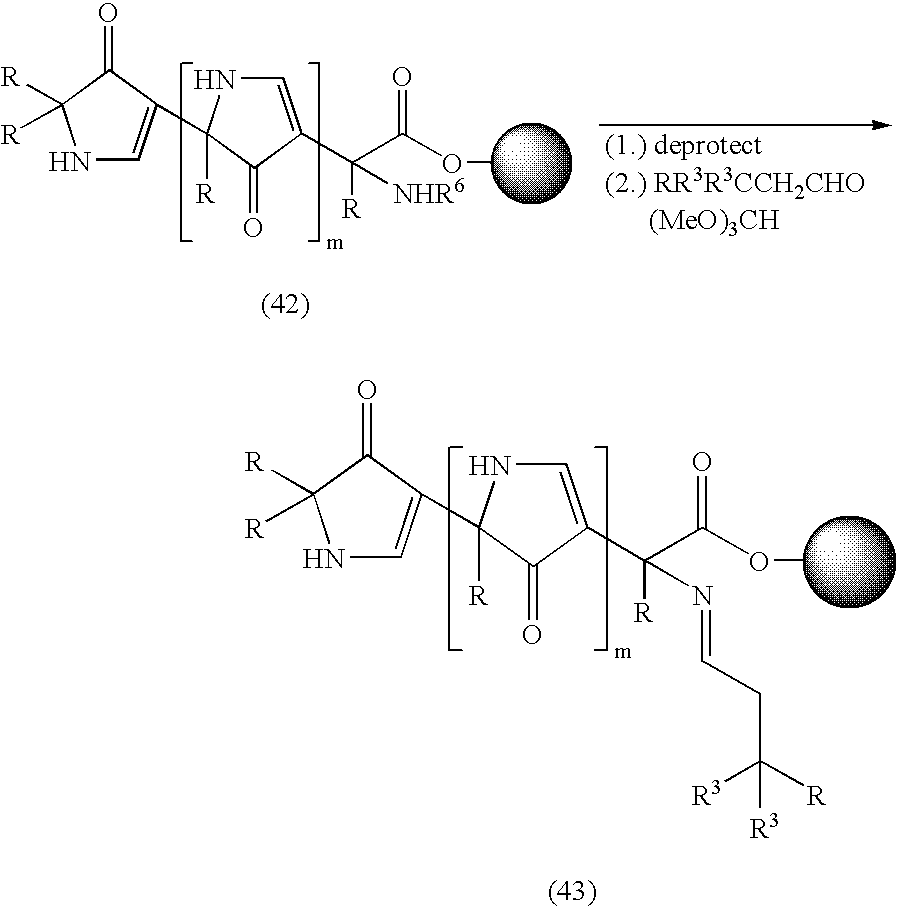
N1C=C(C2([R])NC=C(C([R])(C(=O)OC)[NHR6])C2=O)C(=O)C1([R])[R].N1C=C(C2([R])NC=C(C([R])(C(=O)OC)N=CCC([R])([R3])[R3])C2=O)C(=O)C1([R])[R]
